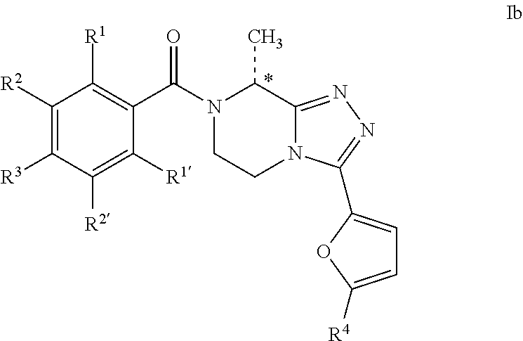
C1([R1])=C([R2])C([R3])=C([R2])C([R1])=C1C(N1CCN2C(=NN=C2C2=CC=C([R4])O2)C1C)=O
